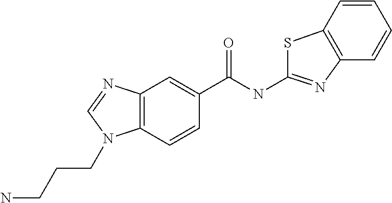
C12=C(C=CC(C(NC3=NC4=C(S3)C=CC=C4)=O)=C1)N(CCCN)C=N2
